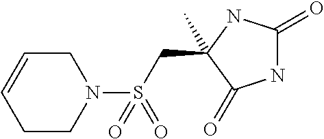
N1C(=O)NC(CS(N2CC=CCC2)(=O)=O)(C)C1=O
